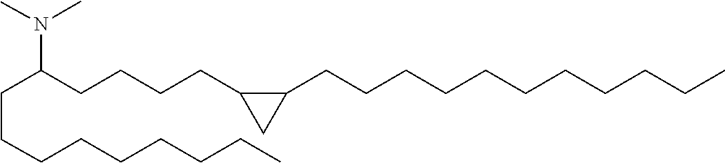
C(CCC(N(C)C)CCCCC1C(CCCCCCCCCCC)C1)CCCCCC
